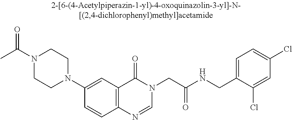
N1(C(C)=O)CCN(C2=CC3=C(C=C2)N=CN(CC(NCC2=CC=C(Cl)C=C2Cl)=O)C3=O)CC1
